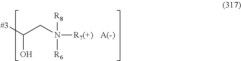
N([R7(+)])([R8])([R6])CC(O)[#3].[A(-)]
